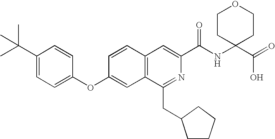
C1=CC(OC2=CC=C(C(C)(C)C)C=C2)=CC2=C1C=C(C(NC1(C(=O)O)CCOCC1)=O)N=C2CC1CCCC1
